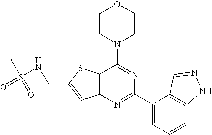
C1CN(C2=NC(C3=CC=CC4=C3C=NN4)=NC3=C2SC(CNS(C)(=O)=O)=C3)CCO1
